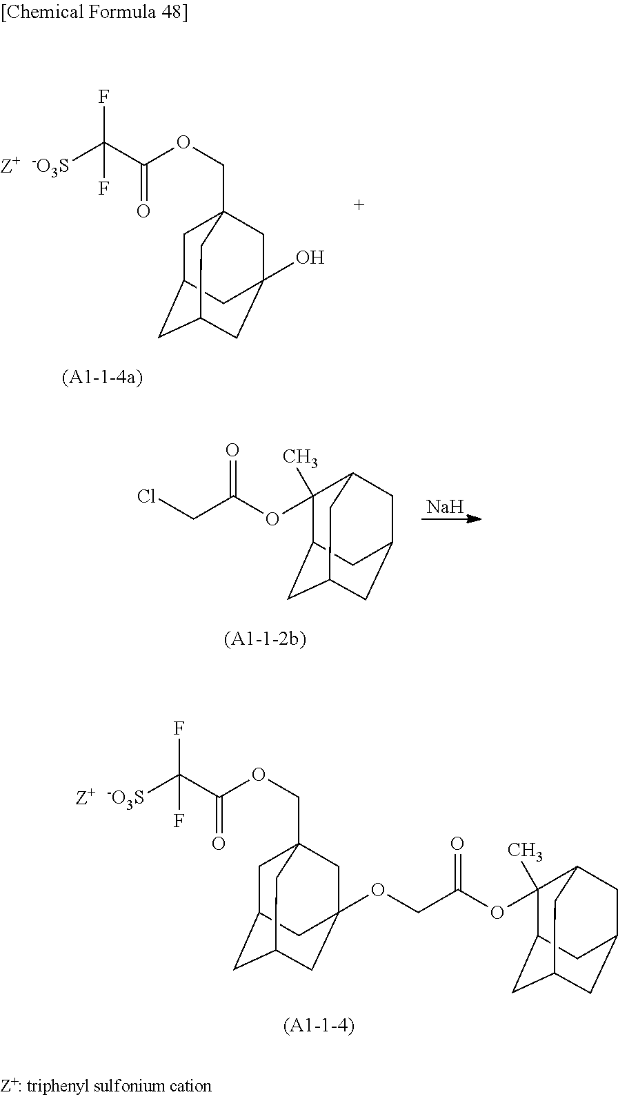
C1(C)(OC(CCl)=O)C2CC3CC(CC1C3)C2.[Na].FC(C(=O)OCC12CC3CC(CC(OCC(OC4(C)C5CC6CC(CC4C6)C5)=O)(C1)C3)C2)([-O3S])F.FC(C(=O)OCC12CC3CC(CC(O)(C1)C3)C2)([-O3S])F
